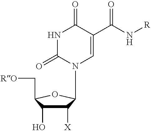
C1([X])C(O)C(C[RO])OC1N1C=C(C(N[R])=O)C(=O)NC1=O
